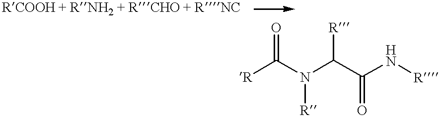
[R]C(N(C(C(=O)N[R])[R])[R])=O
